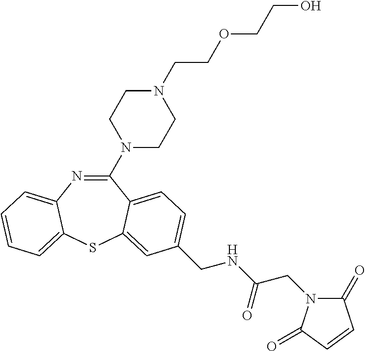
C1(N2CCN(CCOCCO)CC2)=NC2=CC=CC=C2SC2=CC(CNC(=O)CN3C(=O)C=CC3=O)=CC=C12
